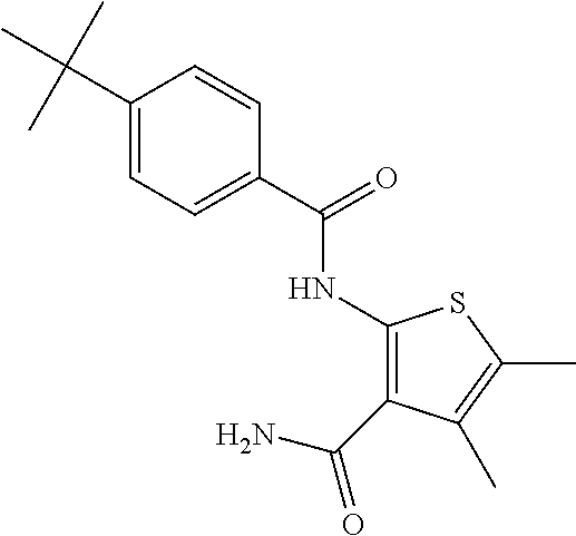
C1(C(C)(C)C)=CC=C(C(=O)NC2=C(C(N)=O)C(C)=C(C)S2)C=C1
